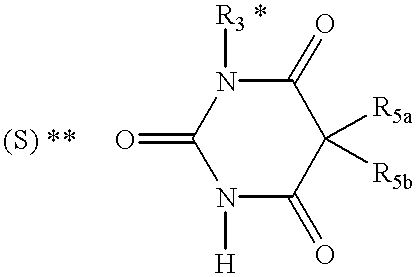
N1([H])C(=O)C([R5a])([R5b])C(=O)N([R3 *])C1=O.[(S) **]
